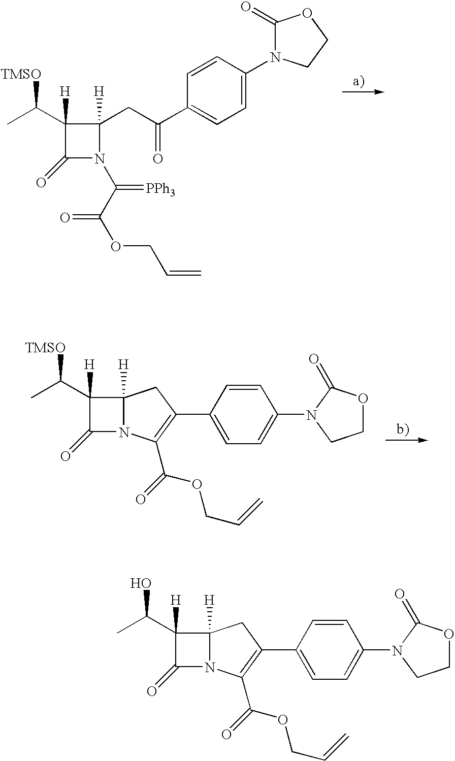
C1(=O)N(C2=CC=C(C(CC3([H])C(C(C)[TMSO])([H])C(=O)N3C(C(OCC=C)=O)=[PPh3])=O)C=C2)CCO1.C12([H])C(C(C)[TMSO])([H])C(=O)N1C(C(OCC=C)=O)=C(C1=CC=C(N3C(=O)OCC3)C=C1)C2.C12([H])C(C(C)O)([H])C(=O)N1C(C(OCC=C)=O)=C(C1=CC=C(N3C(=O)OCC3)C=C1)C2
